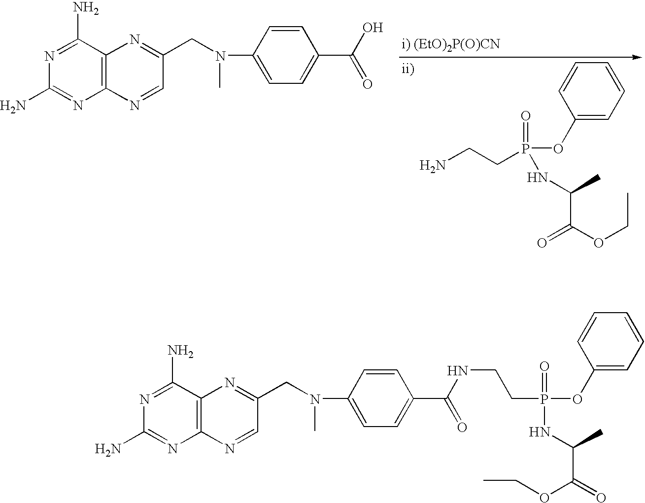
N1=C(N)C2=C(N=C1N)N=CC(CN(C)C1=CC=C(C(=O)O)C=C1)=N2.C1(OP(CCN)(=O)NC(C)C(OCC)=O)=CC=CC=C1.N1=C(N)C2=C(N=C1N)N=CC(CN(C)C1=CC=C(C(=O)NCCP(NC(C(=O)OCC)C)(OC3=CC=CC=C3)=O)C=C1)=N2
